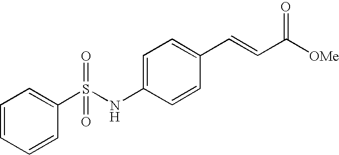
C1=C(NS(C2=CC=CC=C2)(=O)=O)C=CC(C=CC([OMe])=O)=C1
